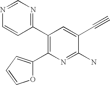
C1=NC=CC(C2=C(C3=CC=CO3)N=C(N)C(C#C)=C2)=N1
